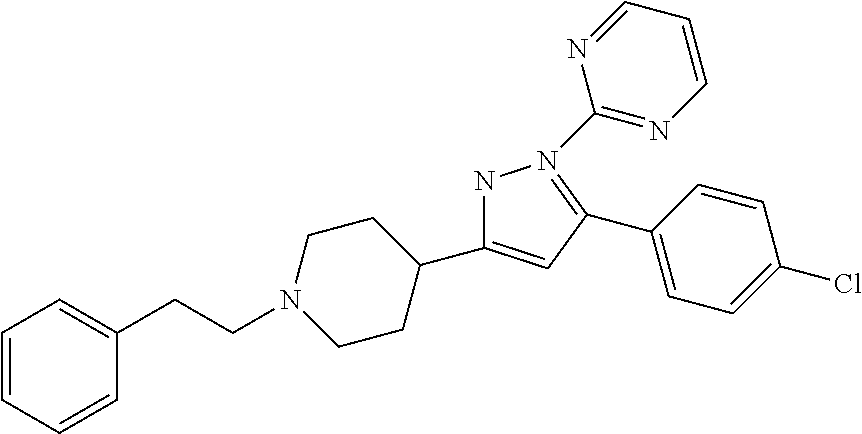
N1N(C2=NC=CC=N2)=C(C2=CC=C(Cl)C=C2)C=C1C1CCN(CCC2=CC=CC=C2)CC1
